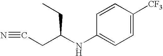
C(CC)(CC#N)NC1=CC=C([CF3])C=C1
